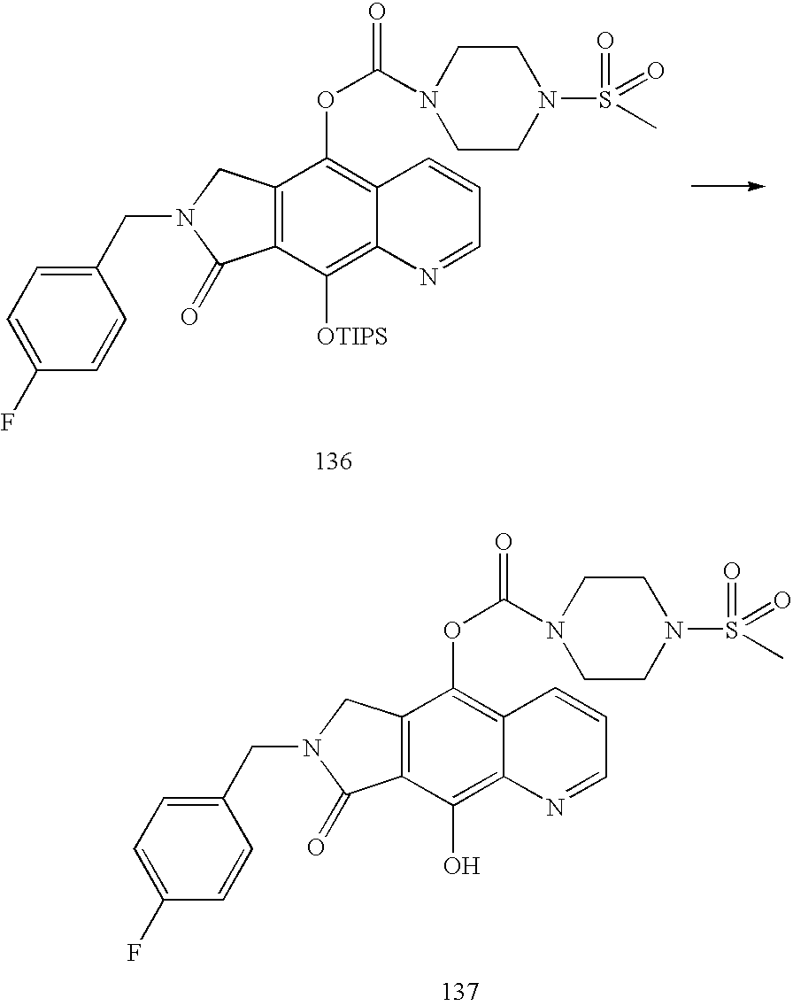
C12=C(C(O)=C3C(=C1OC(N1CCN(S(=O)(=O)C)CC1)=O)C=CC=N3)C(=O)N(CC1=CC=C(F)C=C1)C2.C12=C(C([OTIPS])=C3C(=C1OC(N1CCN(S(=O)(=O)C)CC1)=O)C=CC=N3)C(=O)N(CC1=CC=C(F)C=C1)C2
